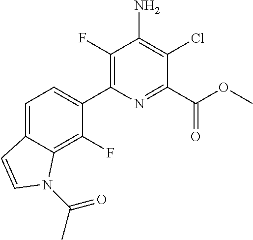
C1=C2C(=C(F)C(C3=C(F)C(N)=C(Cl)C(C(OC)=O)=N3)=C1)N(C(C)=O)C=C2
